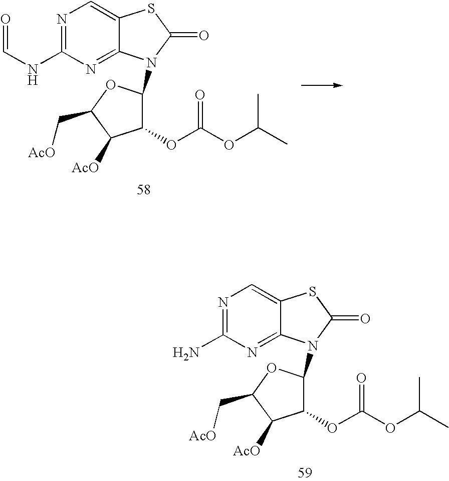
N1=C(NC=O)N=C2C(=C1)SC(=O)N2C1C(OC(OC(C)C)=O)C([AcO])C(C[AcO])O1.N1=C(N)N=C2C(=C1)SC(=O)N2C1C(OC(OC(C)C)=O)C([AcO])C(C[AcO])O1
